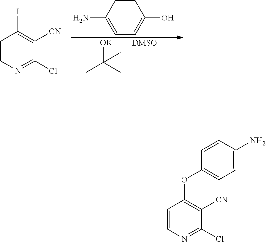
C1=CN=C(Cl)C([CN])=C1I.C1(N)=CC=C(O)C=C1.[OK]C(C)(C)C.C1=CN=C(Cl)C([CN])=C1OC1=CC=C(N)C=C1
